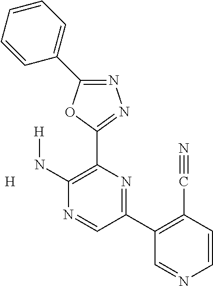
N1=C(C2=CC=CC=C2)OC(C2=C(N[H])N=CC(C3=C(C#N)C=CN=C3)=N2)=N1.[H]
